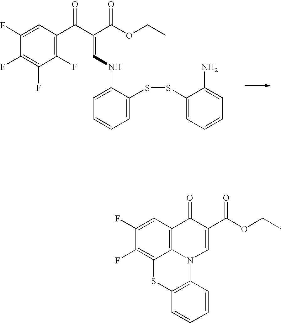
C1(F)=CC(C(C(C(OCC)=O)=CNC2=CC=CC=C2SSC2=CC=CC=C2N)=O)=C(F)C(F)=C1F.C1(F)=CC2=C3C(=C1F)SC1=C(N3C=C(C(OCC)=O)C2=O)C=CC=C1
